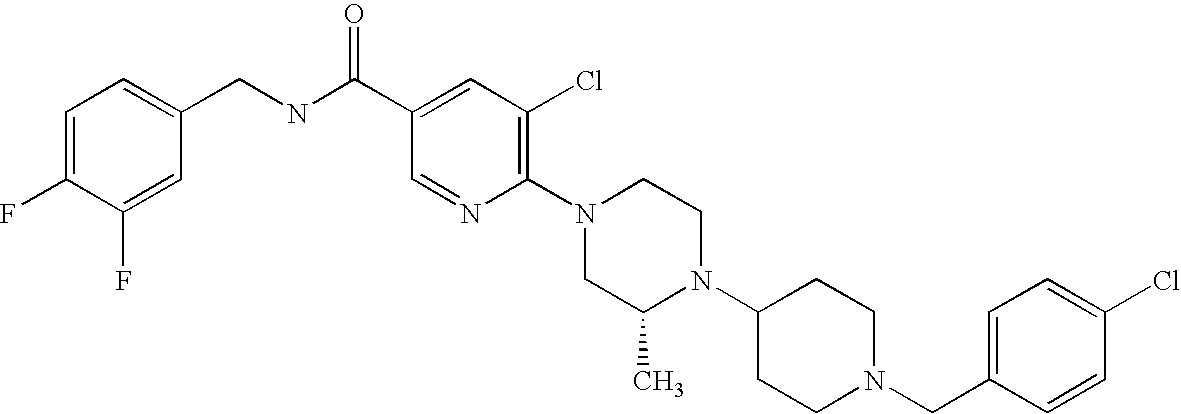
C1(Cl)=CC=C(CN2CCC(N3C(C)CN(C4=C(Cl)C=C(C(NCC5=CC=C(F)C(F)=C5)=O)C=N4)CC3)CC2)C=C1
